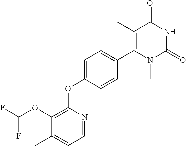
C1=C(OC2=C(OC(F)F)C(C)=CC=N2)C=CC(C2=C(C)C(=O)NC(=O)N2C)=C1C
